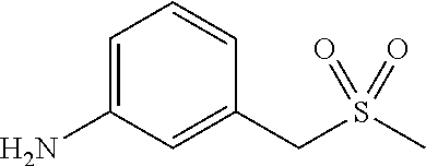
C1=C(N)C=C(CS(C)(=O)=O)C=C1
